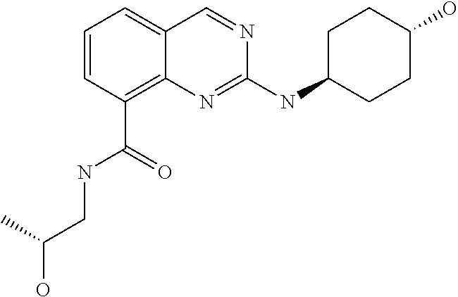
C1=CC=C2C(=C1C(=O)NCC(O)C)N=C(NC1CCC(O)CC1)N=C2
